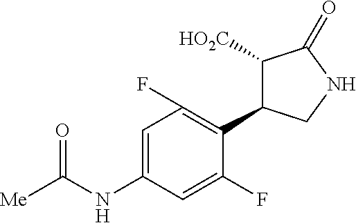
C1=C(NC(=O)[Me])C=C(F)C(C2C([HO2C])C(=O)NC2)=C1F
